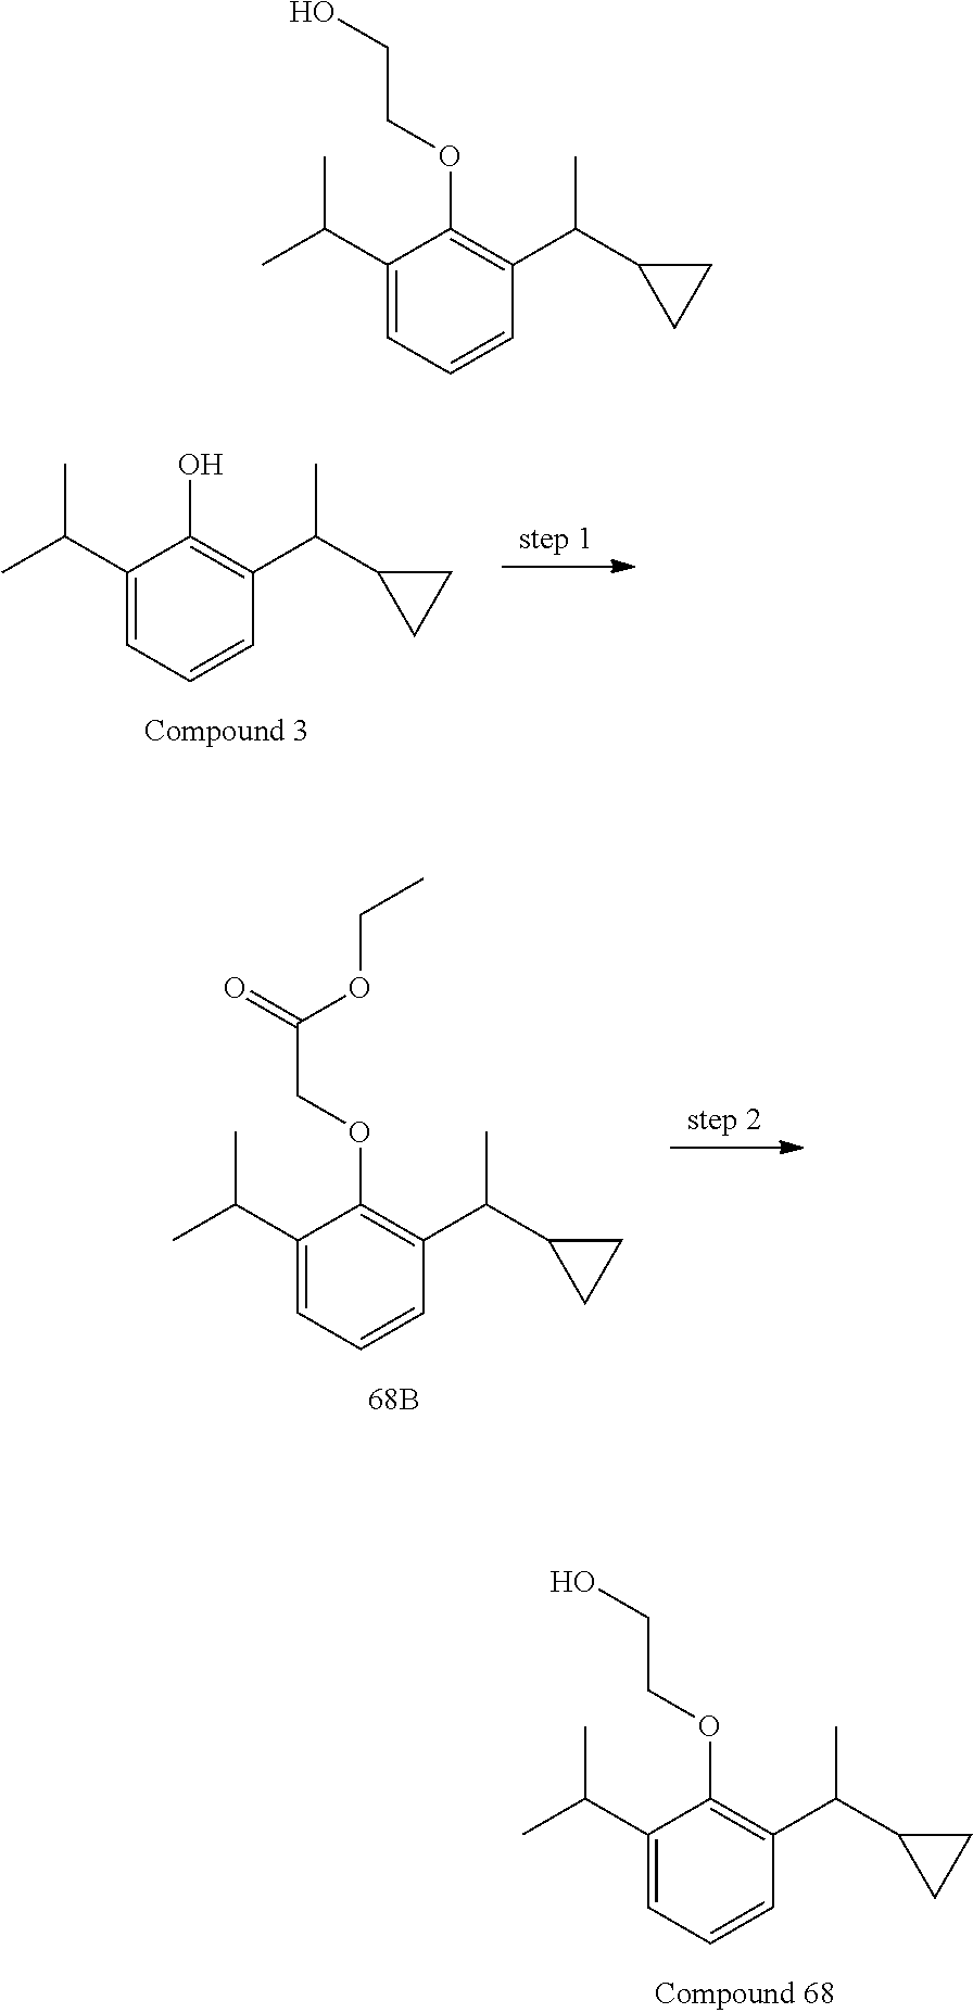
C1(C(C)C)=CC=CC(C(C2CC2)C)=C1O.C1(C(C)C)=CC=CC(C(C2CC2)C)=C1OCC(=O)OCC.C1(C(C)C)=CC=CC(C(C2CC2)C)=C1OCCO.C1(C(C)C)=CC=CC(C(C2CC2)C)=C1OCCO
